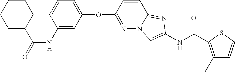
O(C1=NN2C(=NC(NC(=O)C3=C(C)C=CS3)=C2)C=C1)C1=CC=CC(NC(=O)C2CCCCC2)=C1
